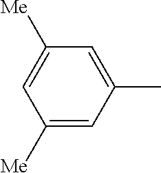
C1=C([Me])C=C([Me])C=C1C
